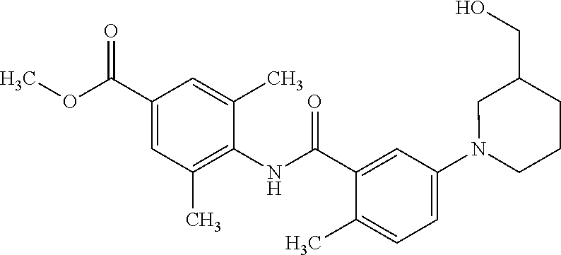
C1(C(=O)OC)=CC(C)=C(NC(=O)C2=CC(N3CCCC(CO)C3)=CC=C2C)C(C)=C1
